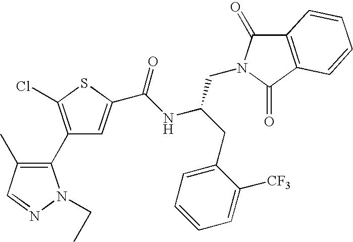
C1(C2=C(C)C=NN2CC)=C(Cl)SC(C(NC(CC2=CC=CC=C2[CF3])CN2C(=O)C3=C(C2=O)C=CC=C3)=O)=C1
